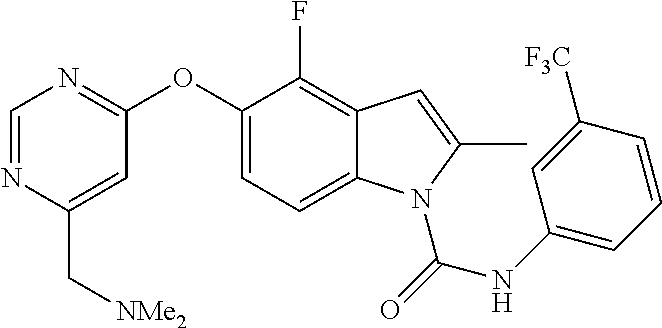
C(C1=CC(OC2=CC=C3C(=C2F)C=C(C)N3C(NC2=CC=CC([F3C])=C2)=O)=NC=N1)[NMe2]
